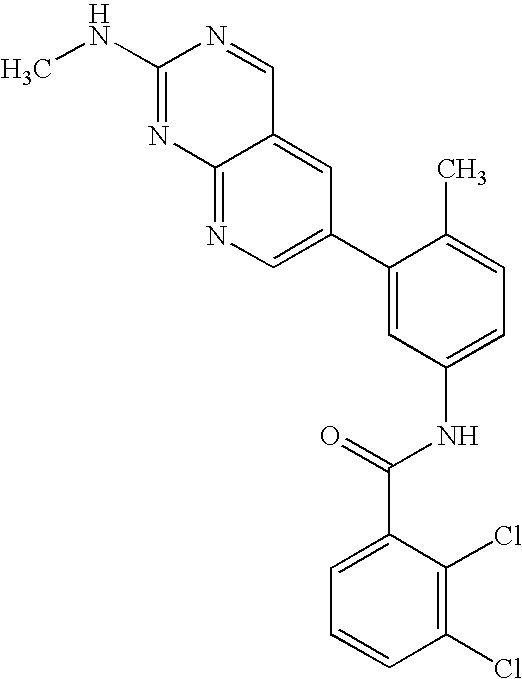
C12=CC(C3=CC(NC(C4=CC=CC(Cl)=C4Cl)=O)=CC=C3C)=CN=C1N=C(NC)N=C2
